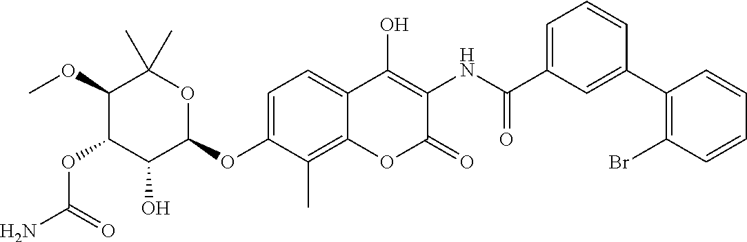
NC(=O)OC1C(O)C(OC2=CC=C3C(=C2C)OC(=O)C(NC(=O)C2=CC=CC(C4=C(Br)C=CC=C4)=C2)=C3O)OC(C)(C)C1OC
